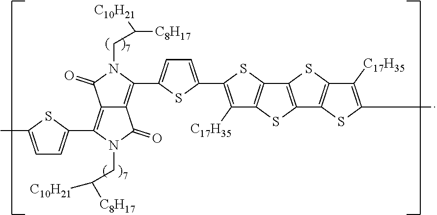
C1=C(C)SC(C2=C3C(=C(C4=CC=C(C5=C([C17H35])C6=C(S5)C5=C(S6)C6=C(S5)C([C17H35])=C(C)S6)S4)N(CC([C8H17])[C10H21])C3=O)C(=O)N2CC([C8H17])[C10H21])=C1
